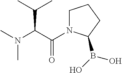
N(C(C(=O)N1CCCC1B(O)O)C(C)C)(C)C
